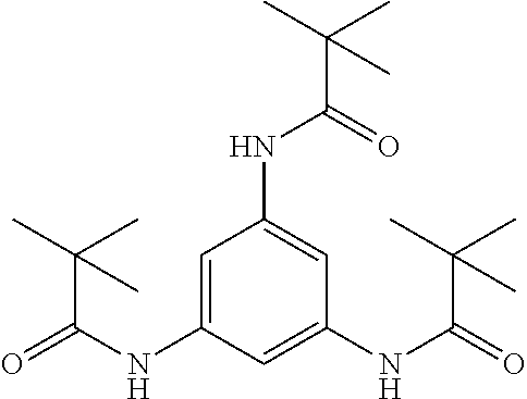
C1=C(NC(=O)C(C)(C)C)C=C(NC(=O)C(C)(C)C)C=C1NC(C(C)(C)C)=O
